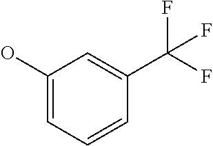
C1(O)=CC=CC(C(F)(F)F)=C1
